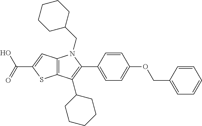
C12=C(C=C(C(=O)O)S1)N(CC1CCCCC1)C(C1=CC=C(OCC3=CC=CC=C3)C=C1)=C2C1CCCCC1
